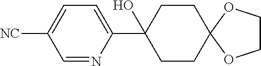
N1=CC([NC])=CC=C1C1(O)CCC2(CC1)OCCO2
